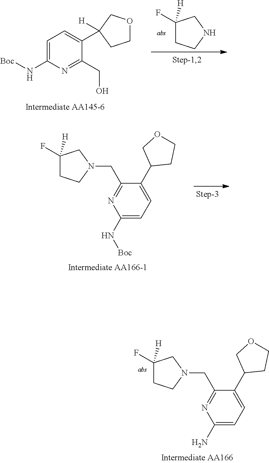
C1(N[Boc])=CC=C(C2CCOC2)C(CN2CC(F)([H])CC2)=N1.C1=C(N[Boc])N=C(CO)C(C2([H])COCC2)=C1.C1(F)([H])CCNC1.C1(N)=CC=C(C2CCOC2)C(CN2CC(F)([H])CC2)=N1
